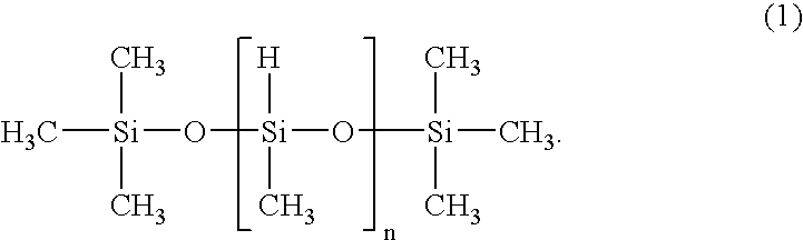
C[Si](C)(C)O[Si]([H])(C)O[Si](C)(C)C
